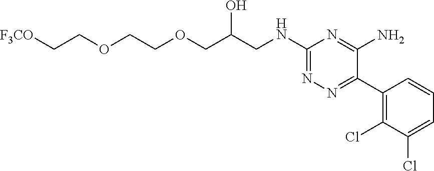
C(COCCOCC(CNC1=NN=C(C2=C(Cl)C(Cl)=CC=C2)C(N)=N1)O)[F3CO]
